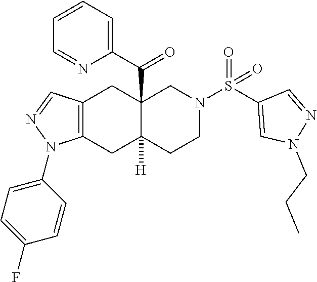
C1(N2C3=C(C=N2)CC2(C(C4=CC=CC=N4)=O)C([H])(C3)CCN(S(=O)(=O)C3=CN(CCC)N=C3)C2)=CC=C(F)C=C1
